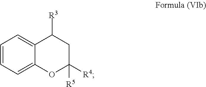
C1=CC=C2C(=C1)C([R3])CC([R4])([R5])O2
